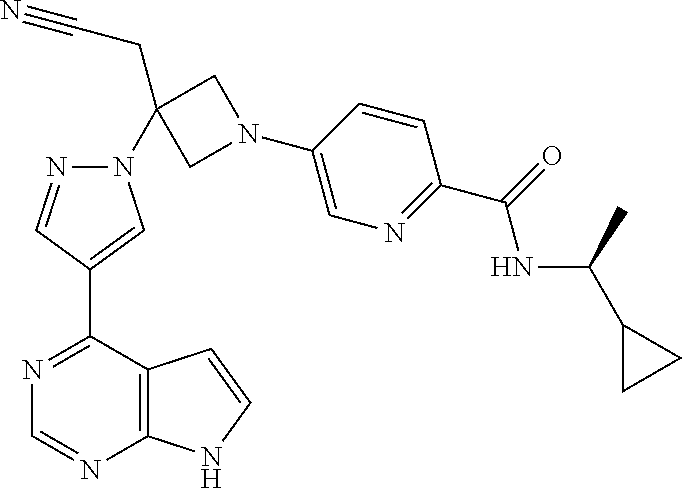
N1=C(C2=CN(C3(CC#N)CN(C4=CN=C(C(=O)NC(C5CC5)C)C=C4)C3)N=C2)C2=C(N=C1)NC=C2
